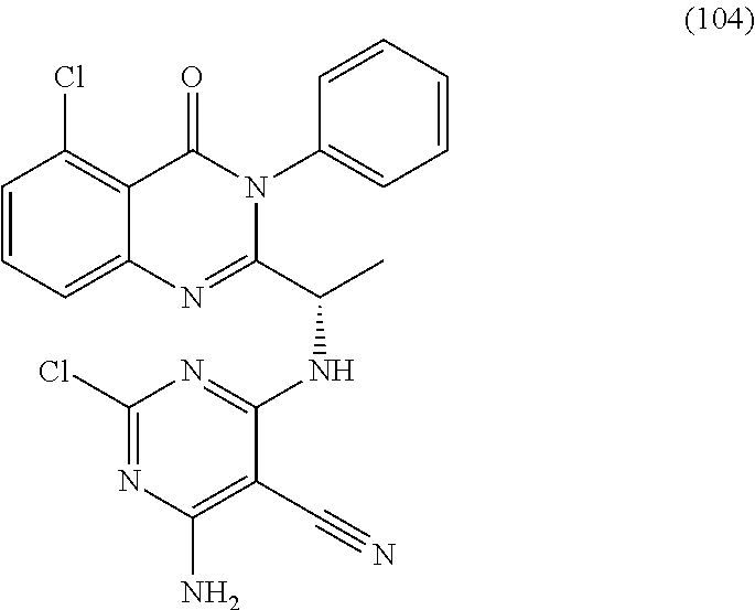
C1=CC=C2C(=C1Cl)C(=O)N(C1=CC=CC=C1)C(C(C)NC1=NC(Cl)=NC(N)=C1C#N)=N2
